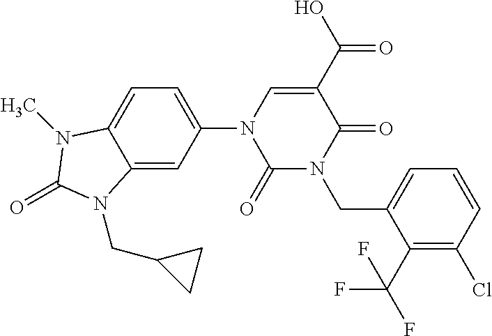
C1(=O)N(CC2=CC=CC(Cl)=C2C(F)(F)F)C(=O)C(C(O)=O)=CN1C1=CC=C2C(=C1)N(CC1CC1)C(=O)N2C
